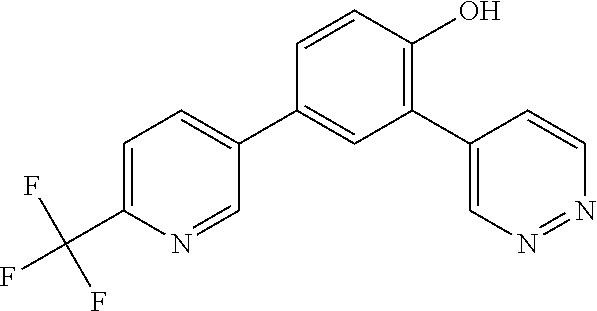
C1=C(C(F)(F)F)N=CC(C2=CC(C3=CN=NC=C3)=C(O)C=C2)=C1
